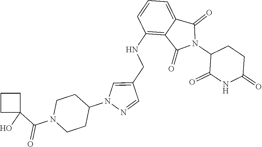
C1(NCC2=CN(C3CCN(C(C4(O)CCC4)=O)CC3)N=C2)=C2C(=CC=C1)C(=O)N(C1C(=O)NC(=O)CC1)C2=O
